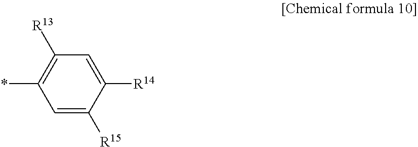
C1=C([R15])C([R14])=CC([R13])=C1*
